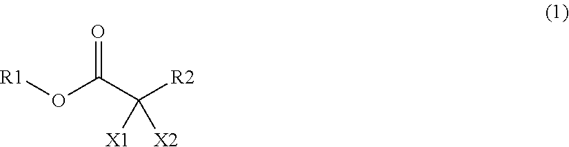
[R1]OC(C([R2])([X1])[X2])=O
